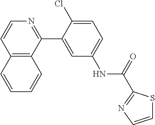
C12=C(C(C3=CC(NC(=O)C4=NC=CS4)=CC=C3Cl)=NC=C1)C=CC=C2
